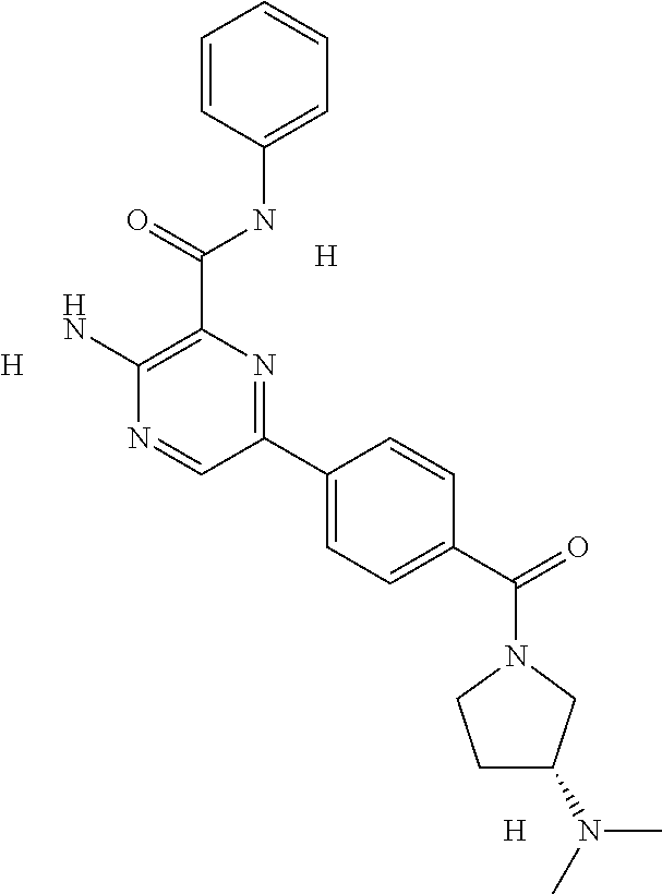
C1=CC(NC(=O)C2=C(N)N=CC(C3=CC=C(C(=O)N4CCC(N(C)C)C4)C=C3)=N2)=CC=C1.[H].[H].[H]
